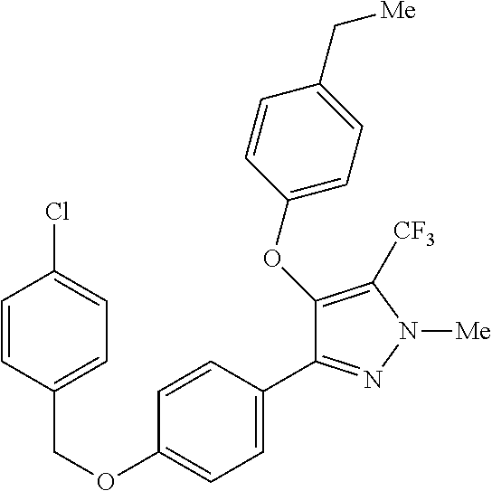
C(OC1=CC=C(C2=NN([Me])C([CF3])=C2OC2=CC=C(C[Me])C=C2)C=C1)C1=CC=C(Cl)C=C1
